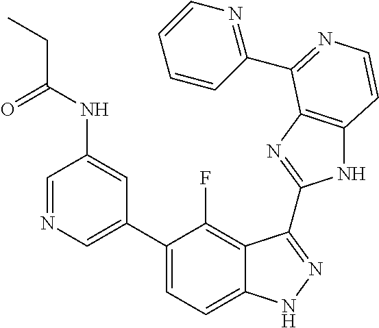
C1=C(C2=CC=C3C(=C2F)C(C2=NC4=C(N2)C=CN=C4C2=NC=CC=C2)=NN3)C=C(NC(=O)CC)C=N1
